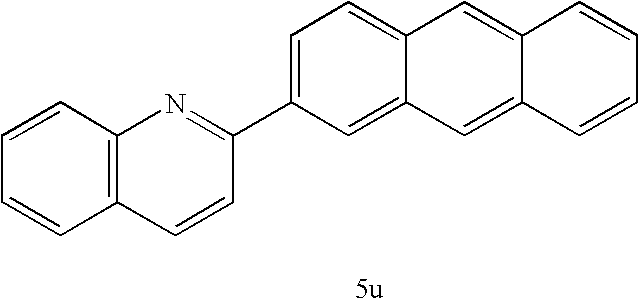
C1=C(C2=NC3=C(C=C2)C=CC=C3)C=C2C(=C1)C=C1C(=C2)C=CC=C1
